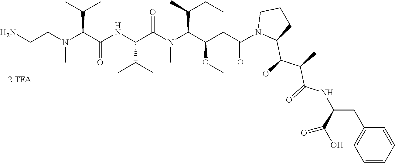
NCCN(C)C(C(=O)NC(C(C)C)C(N(C)C(C(OC)CC(=O)N1C(C(OC)C(C)C(=O)NC(CC2=CC=CC=C2)C(=O)O)CCC1)C(C)CC)=O)C(C)C
